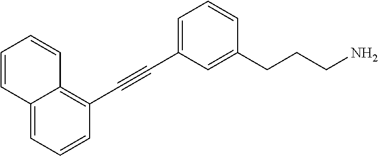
C(#CC1=CC=CC(CCCN)=C1)C1=C2C(=CC=C1)C=CC=C2
